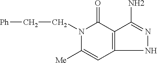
N1(CC[Ph])C([Me])=CC2=C(C1=O)C(N)=NN2
